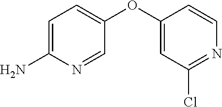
C1=C(N)N=CC(OC2=CC(Cl)=NC=C2)=C1
